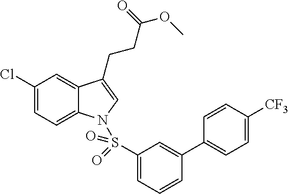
C1(Cl)=CC=C2C(=C1)C(CCC(=O)OC)=CN2S(C1=CC=CC(C2=CC=C([CF3])C=C2)=C1)(=O)=O
